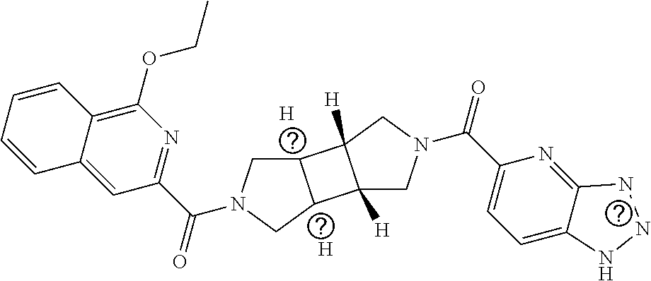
[H].[H].C12CN(C(C3=NC(OCC)=C4C(=C3)C=CC=C4)=O)CC1C1([H])C2([H])CN(C(C2=CC=C3C(=N2)NNN3)=O)C1
